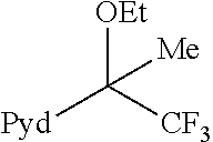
[OEt]C([CF3])([Pyd])[Me]
